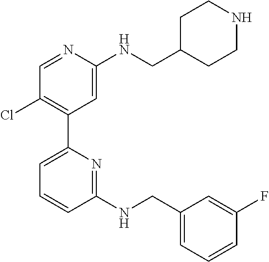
C1=NC(NCC2CCNCC2)=CC(C2=CC=CC(NCC3=CC=CC(F)=C3)=N2)=C1Cl
